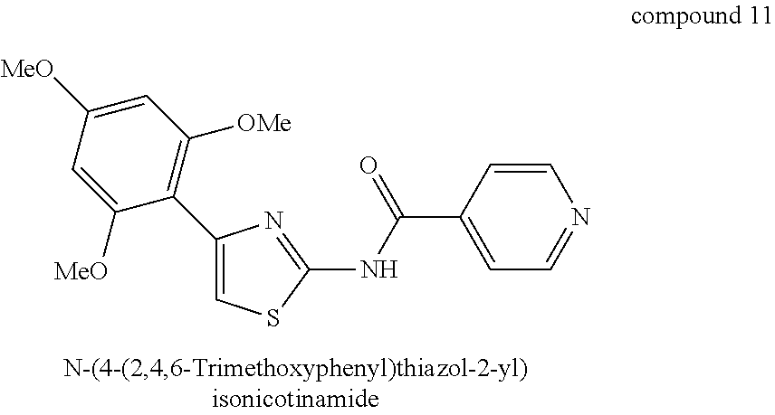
C1(C2=C([OMe])C=C([MeO])C=C2[MeO])=CSC(NC(C2=CC=NC=C2)=O)=N1
